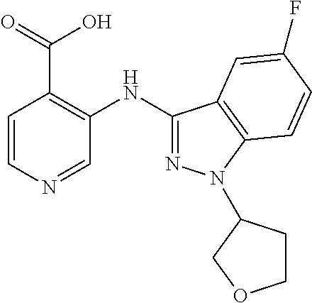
C1=CN=CC(NC2=NN(C3CCOC3)C3=C2C=C(F)C=C3)=C1C(O)=O
